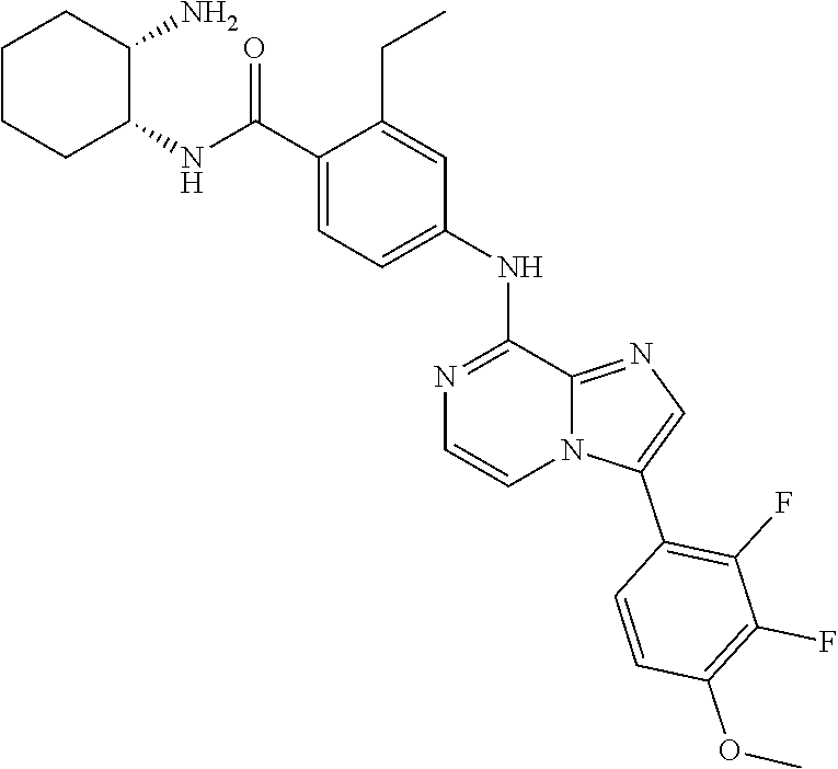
O(C1=C(F)C(F)=C(C2=CN=C3N2C=CN=C3NC2=CC=C(C(NC3C(N)CCCC3)=O)C(CC)=C2)C=C1)C
